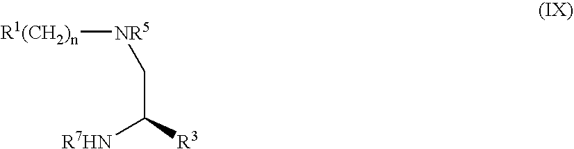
C(C([R3])[R7HN])[NR5][R1(CH2)n]
